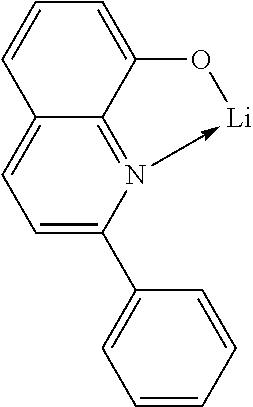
C1=C(C2=CC=CC=C2)N2->[Li]OC3=CC=CC(=C1)C=23
